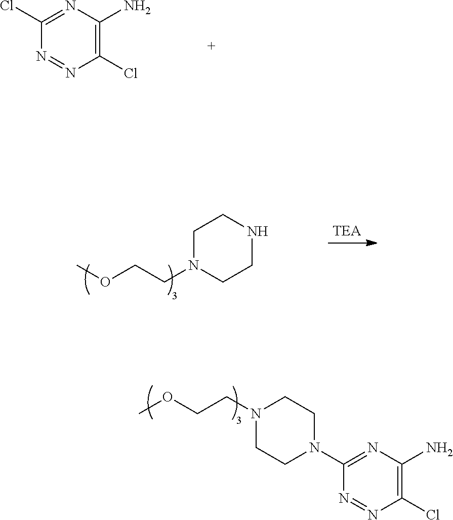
C1N(CCOC)CCNC1.C1(Cl)=NC(N)=C(Cl)N=N1.C1(N2CCN(CCOC)CC2)=NC(N)=C(Cl)N=N1
